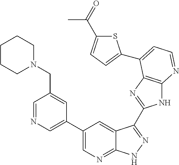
C1=NC=C(C2=CN=C3C(=C2)C(C2=NC4=C(N2)N=CC=C4C2=CC=C(C(=O)C)S2)=NN3)C=C1CN1CCCCC1
